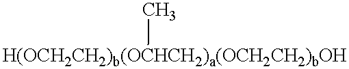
[H(OCH2CH2)b(OCHCH2)a(OCH2CH2)bOH]C
